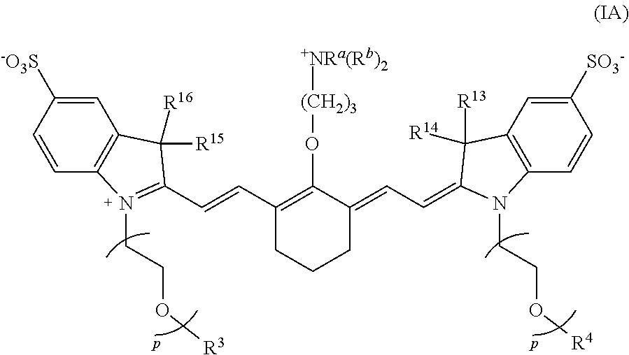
C1=CC2=C(C=C1[-O3S])C([R15])([R16])C(C=CC1=C(O[(CH2)3][+NRa(Rb)2])C(=CC=C3N(CCO[R4])C4=C(C=C([SO3-])C=C4)C3([R14])[R13])CCC1)=N2CCO[R3]
